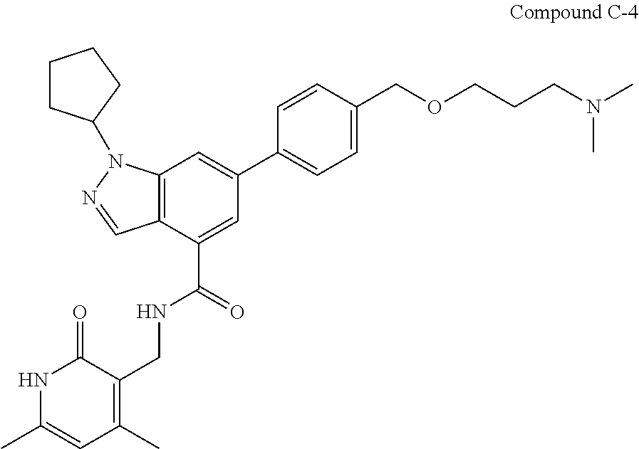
C12=C(C(C(=O)NCC3=C(C)C=C(C)NC3=O)=CC(C3=CC=C(COCCCN(C)C)C=C3)=C1)C=NN2C1CCCC1
